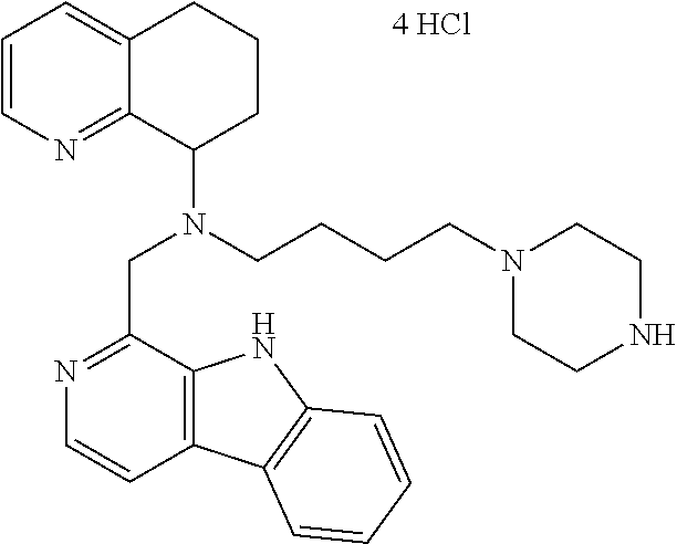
C1=CN=C2C(=C1)CCCC2N(CCCCN1CCNCC1)CC1=NC=CC2=C1NC1=C2C=CC=C1
